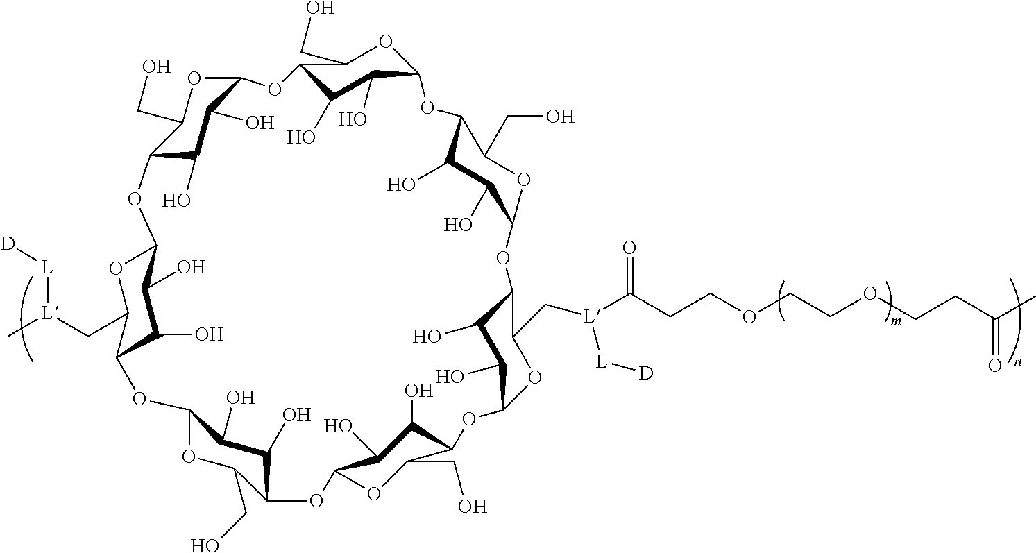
C12OC(C[L](C)[L][D])C(C(O)C1O)OC1OC(CO)C(C(O)C1O)OC1OC(CO)C(C(O)C1O)OC1OC(C[L](C(CCOCCOCCC(C)=O)=O)[L][D])C(C(O)C1O)OC1OC(CO)C(C(O)C1O)OC1OC(CO)C(C(O)C1O)OC1OC(CO)C(C(O)C1O)O2
